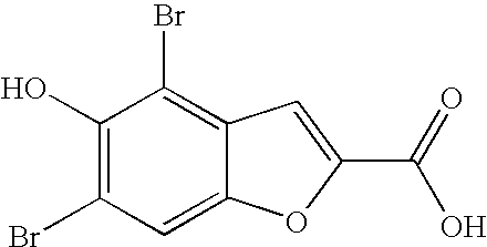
C1=C2C(=C(Br)C(O)=C1Br)C=C(C(O)=O)O2
